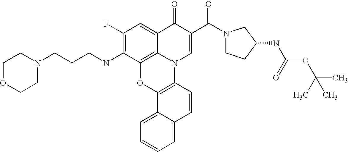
C12=C3C(=CC(F)=C1NCCCN1CCOCC1)C(=O)C(C(=O)N1CCC(NC(=O)OC(C)(C)C)C1)=CN3C1=C(O2)C2=CC=CC=C2C=C1
